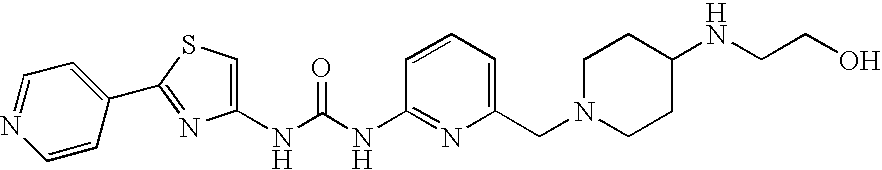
N(C(=O)NC1=NC(CN2CCC(NCCO)CC2)=CC=C1)C1=CSC(C2=CC=NC=C2)=N1
